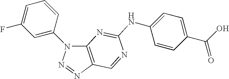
C12=C(N=NN1C1=CC(F)=CC=C1)C=NC(NC1=CC=C(C(=O)O)C=C1)=N2
